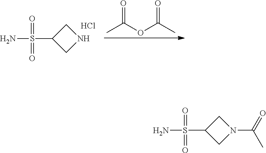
S(C1CN(C(C)=O)C1)(=O)(=O)N.S(C1CNC1)(=O)(=O)N.Cl.O(C(C)=O)C(C)=O
